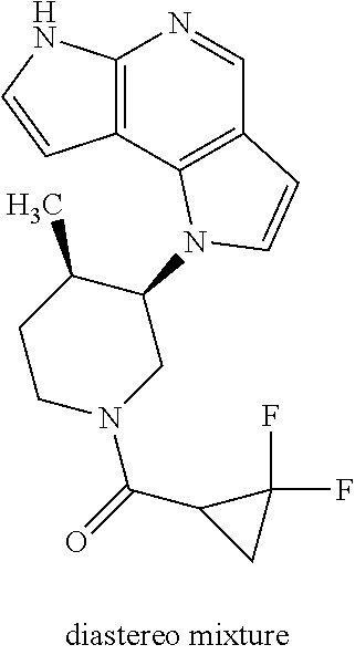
C12=C(NC=C1)N=CC1=C2N(C2C(C)CCN(C(C3CC3(F)F)=O)C2)C=C1
